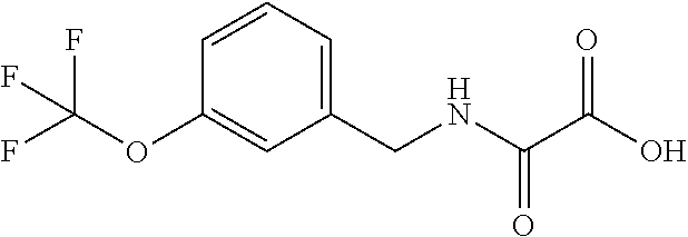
C1=CC=C(CNC(C(O)=O)=O)C=C1OC(F)(F)F
